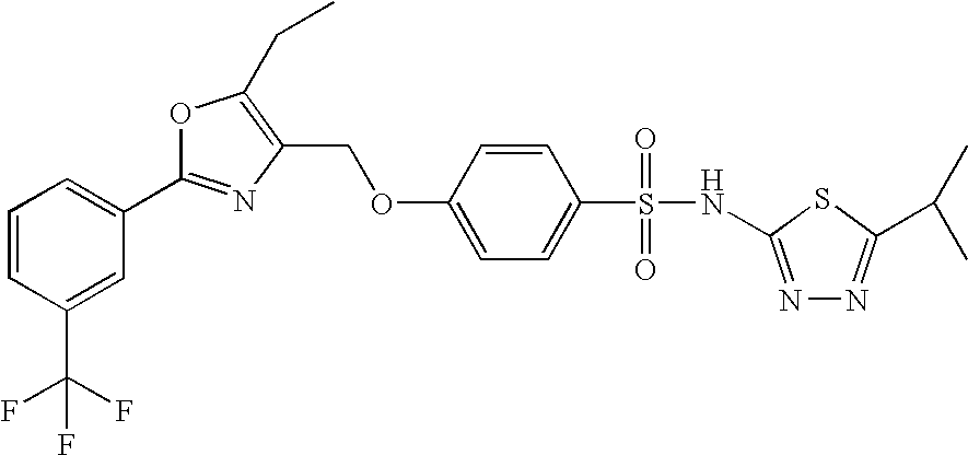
C1=CC(OCC2=C(CC)OC(C3=CC=CC(C(F)(F)F)=C3)=N2)=CC=C1S(=O)(=O)NC1=NN=C(C(C)C)S1
